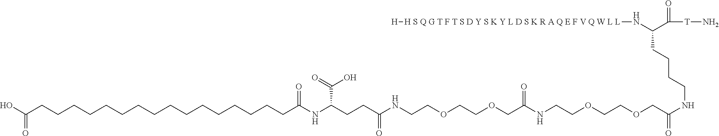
C(NC(COCCOCCNC(COCCOCCNC(CCC(NC(CCCCCCCCCCCCCCCCC(O)=O)=O)C(O)=O)=O)=O)=O)CCCC(N[H S Q G T F T S D Y S K Y L D S K R A Q E F V Q W L L][H])C([T]N)=O
